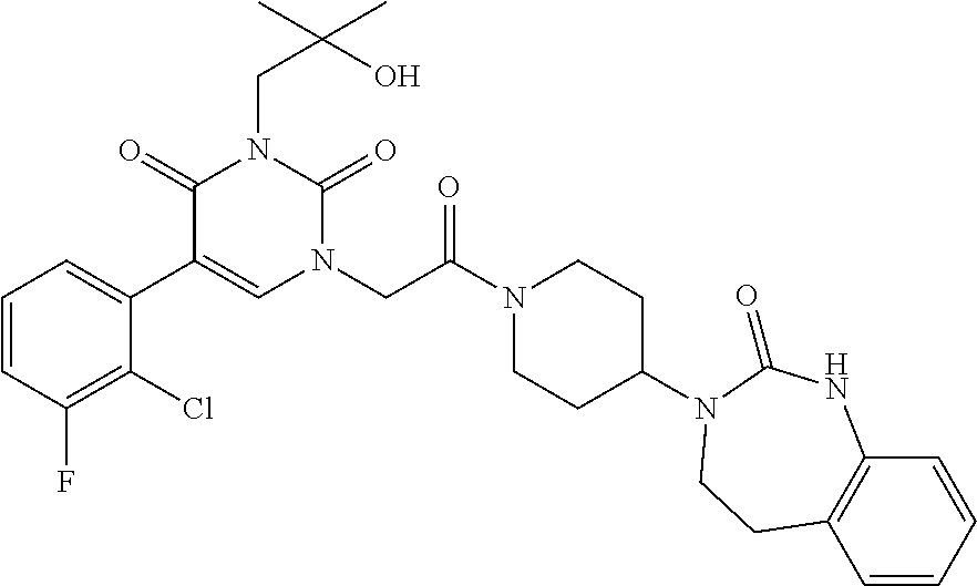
C1=CC(F)=C(Cl)C(C2=CN(CC(N3CCC(N4C(=O)NC5=C(C=CC=C5)CC4)CC3)=O)C(=O)N(CC(O)(C)C)C2=O)=C1
